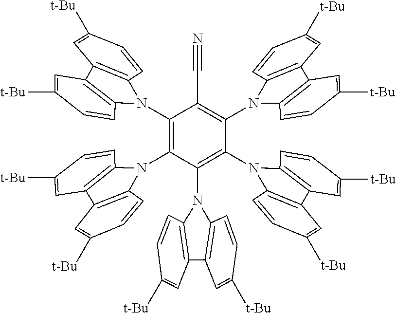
C1(N2C3=C(C4=C2C=CC([t-Bu])=C4)C=C([t-Bu])C=C3)=C(N2C3=C(C=C([t-Bu])C=C3)C3=C2C=CC([t-Bu])=C3)C(N2C3=C(C=C([t-Bu])C=C3)C3=C2C=CC([t-Bu])=C3)=C(N2C3=C(C=C([t-Bu])C=C3)C3=C2C=CC([t-Bu])=C3)C(N2C3=C(C4=C2C=CC([t-Bu])=C4)C=C([t-Bu])C=C3)=C1C#N
